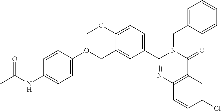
C1=C(NC(C)=O)C=CC(OCC2=CC(C3=NC4=C(C(=O)N3CC3=CC=CC=C3)C=C(Cl)C=C4)=CC=C2OC)=C1
